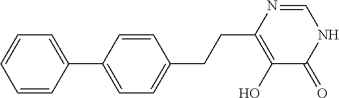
C1(C2=CC=CC=C2)=CC=C(CCC2=C(O)C(=O)NC=N2)C=C1
